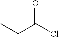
CCC(Cl)=O
